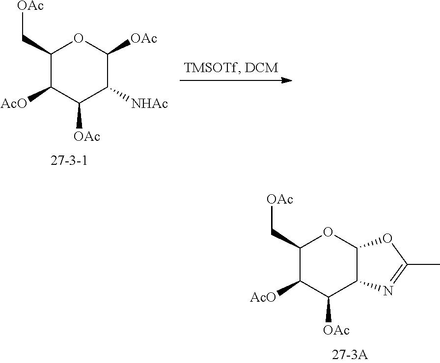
C1(C[OAc])C([AcO])C([OAc])C2C(O1)OC(C)=N2.C1(C[OAc])C([AcO])C([OAc])C([NHAc])C([OAc])O1
